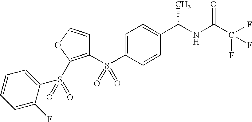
S(C1=CC=C(C(NC(C(F)(F)F)=O)C)C=C1)(=O)(=O)C1=C(S(=O)(C2=CC=CC=C2F)=O)OC=C1
